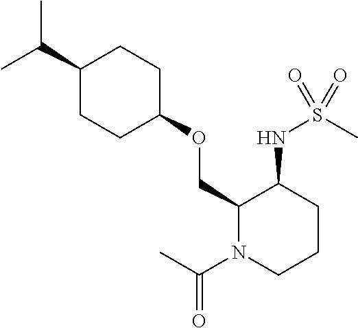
C(C)(C)C1CCC(OCC2N(C(C)=O)CCCC2NS(C)(=O)=O)CC1
